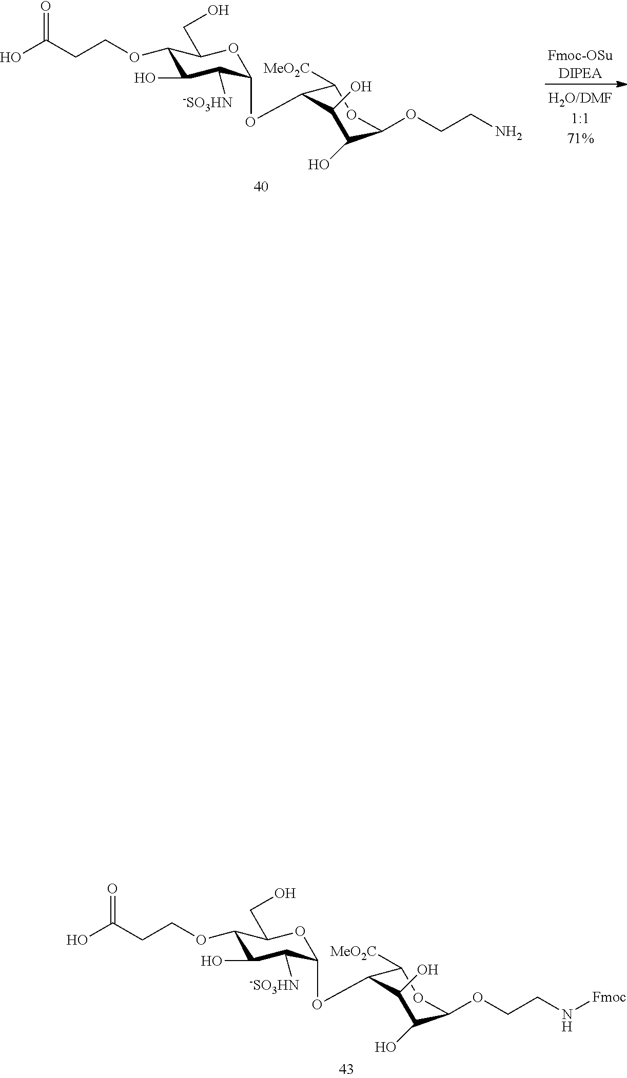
OC(CCOC1C(O)C([-SO3HN])C(OC2C([MeO2C])OC(OCCN[Fmoc])C(O)C2O)OC1CO)=O.[Fmoc-OSuDIPEA].OC(CCOC1C(O)C([-SO3HN])C(OC2C([MeO2C])OC(OCCN)C(O)C2O)OC1CO)=O
